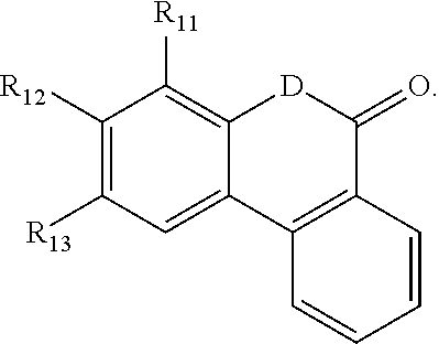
C1([R12])=C([R13])C=C2C(=C1[R11])[D]C(=O)C1=C2C=CC=C1
